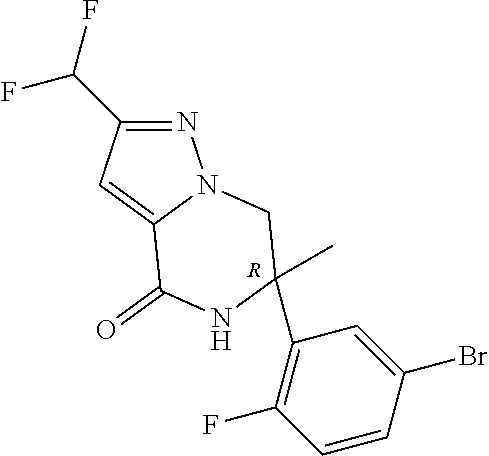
C12=CC(C(F)F)=NN1CC(C1=C(F)C=CC(Br)=C1)(C)NC2=O.[R]
